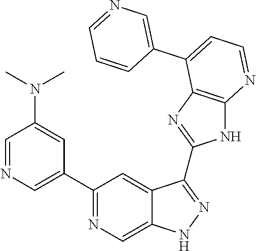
C1=NC=C(C2=NC=C3C(=C2)C(C2=NC4=C(N2)N=CC=C4C2=CN=CC=C2)=NN3)C=C1N(C)C
